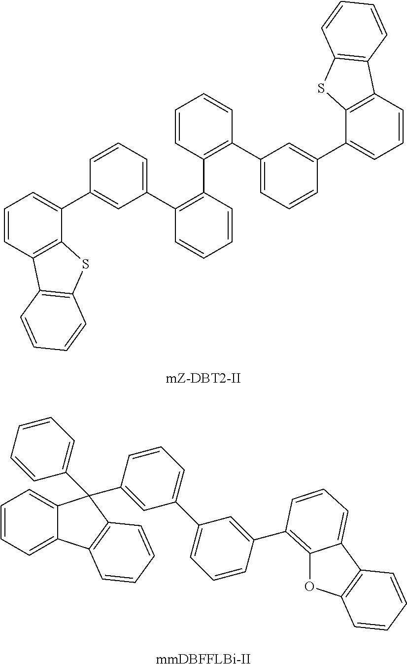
C1=CC(C2=C(C3=CC=CC(C4=CC=CC5=C4SC4=C5C=CC=C4)=C3)C=CC=C2)=C(C2=CC=CC(C3=CC=CC4=C3SC3=C4C=CC=C3)=C2)C=C1.C1=CC=C2C(=C1)C(C1=CC=CC=C1)(C1=CC(C3=CC=CC(C4=C5OC6=C(C5=CC=C4)C=CC=C6)=C3)=CC=C1)C1=C2C=CC=C1
